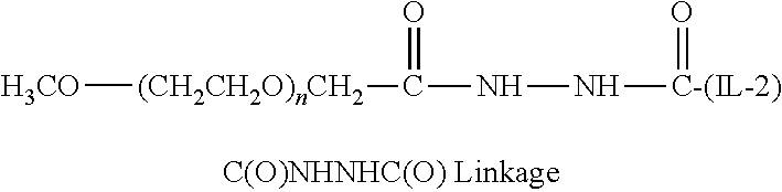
[H3CO][(CH2CH2O)nCH2]C(=O)NN[C-(IL-2)]=O
